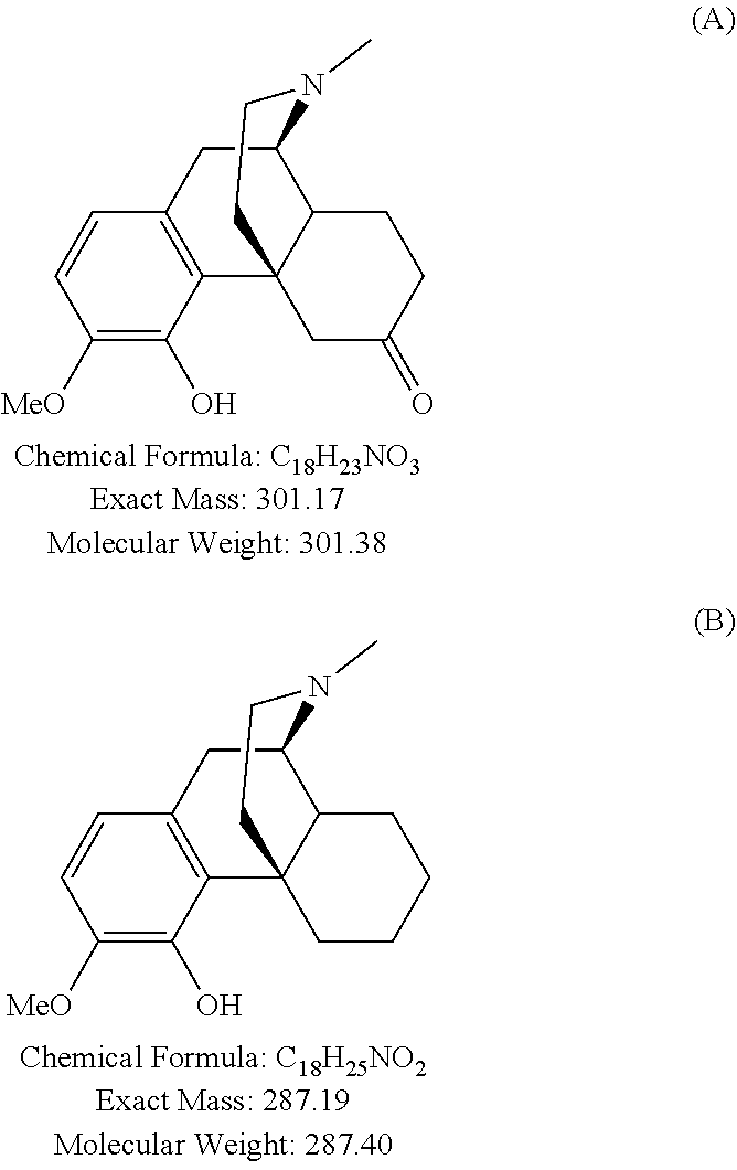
C1=CC([MeO])=C(O)C2=C1CC1C3C2(CCN1C)CC(=O)CC3.C1=CC([MeO])=C(O)C2=C1CC1C3C2(CCN1C)CCCC3
